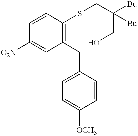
C1=CC(SCC([Bu])([Bu])CO)=C(CC2=CC=C([OCH3])C=C2)C=C1[O2N]
